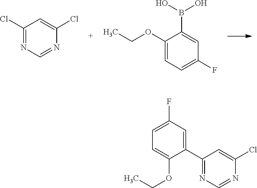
ClC1=CC(Cl)=NC=N1.C1(OCC)=CC=C(F)C=C1B(O)O.C1=C(OCC)C(C2=NC=NC(Cl)=C2)=CC(F)=C1
